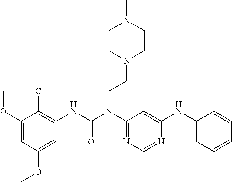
O(C1=CC(OC)=CC(NC(N(C2=NC=NC(NC3=CC=CC=C3)=C2)CCN2CCN(C)CC2)=O)=C1Cl)C
